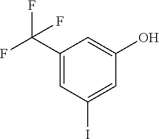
IC1=CC(O)=CC(C(F)(F)F)=C1
